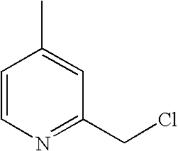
C1=CN=C(CCl)C=C1C
